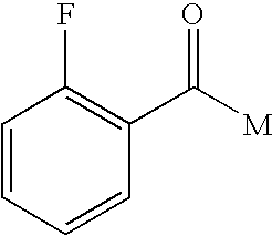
C1=CC=CC(C([M])=O)=C1F
